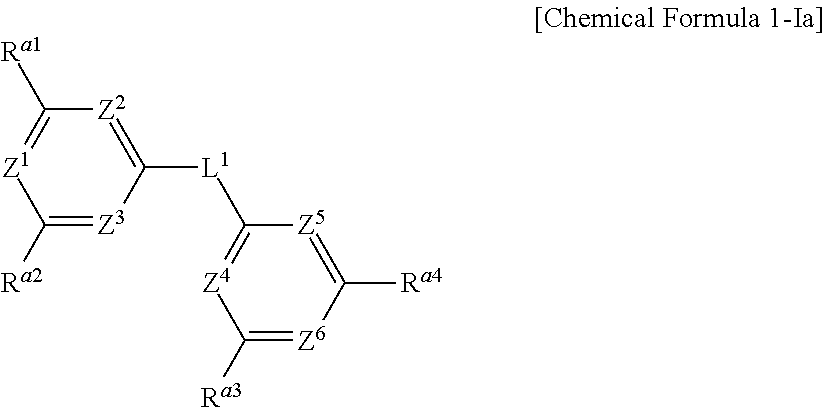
C1([Ra2])=[Z3]C([L1]C2=[Z4]C([Ra3])=[Z6]C([Ra4])=[Z5]2)=[Z2]C([Ra1])=[Z1]1
